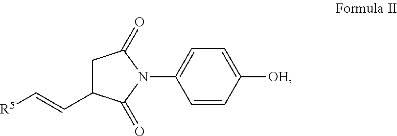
C1C(C=C[R5])C(=O)N(C2=CC=C([OH])C=C2)C1=O
